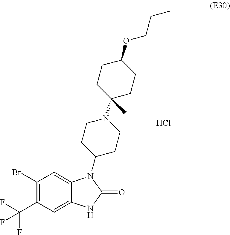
C1(Br)=C(C(F)(F)F)C=C2C(=C1)N(C1CCN(C3(C)CCC(OCCC)CC3)CC1)C(=O)N2.Cl
